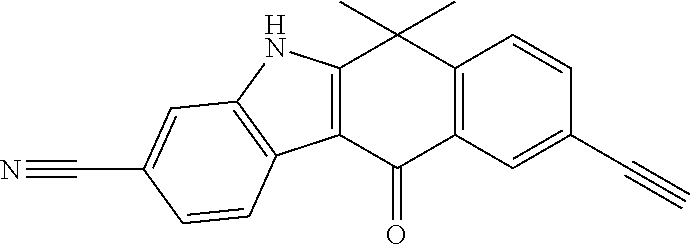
C12=C(C(=O)C3=C(C1(C)C)C=CC(C#C)=C3)C1=C(N2)C=C(C#N)C=C1
